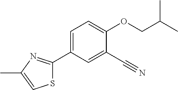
C1=C(C2=NC(C)=CS2)C=C(C#N)C(OCC(C)C)=C1
